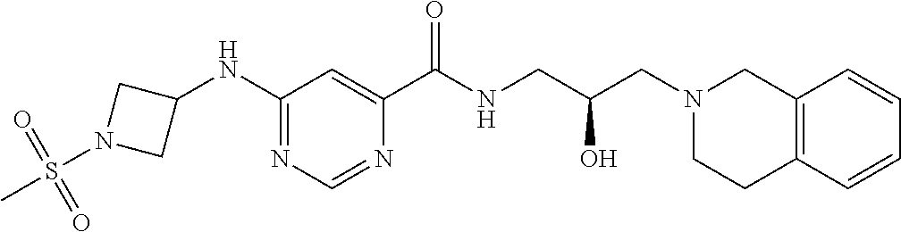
C1(NC2CN(S(C)(=O)=O)C2)=NC=NC(C(NCC(CN2CCC3=C(C2)C=CC=C3)O)=O)=C1
